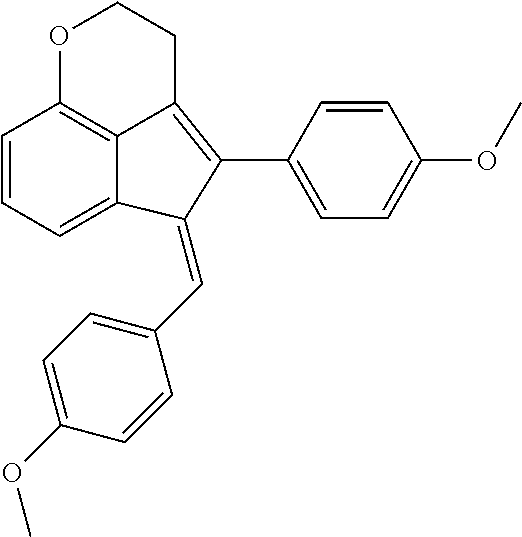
C1=CC=C2C3=C1OCCC3=C(C1=CC=C(OC)C=C1)C2=CC1=CC=C(OC)C=C1
